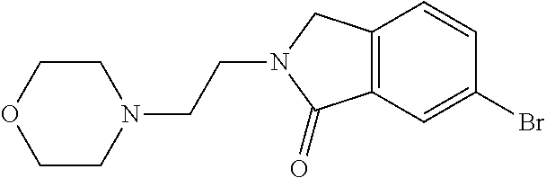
C1CN(CCN2C(=O)C3=C(C2)C=CC(Br)=C3)CCO1
